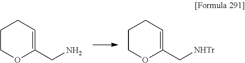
C1COC(CN)=CC1.C1COC(C[NHTr])=CC1
